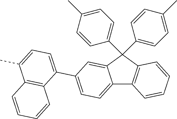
C12=CC=C(C3=CC=C(C)C4=C3C=CC=C4)C=C1C(C1=CC=C(C)C=C1)(C1=CC=C(C)C=C1)C1=C2C=CC=C1
